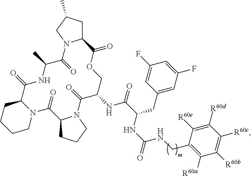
C12CC(C)CN1C(=O)C(C)NC(=O)C1CCCCN1C(=O)C1CCCN1C(=O)C(NC(C(NC(=O)NCC1=C([R60a])C([R60b])=C([R60c])C([R60d])=C1[R60e])CC1=CC(F)=CC(F)=C1)=O)COC2=O
